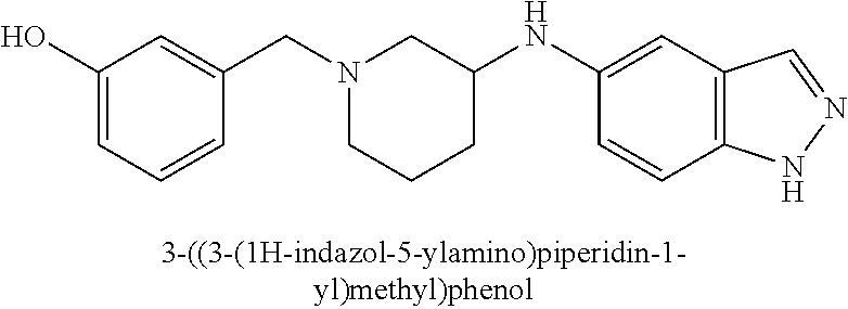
N1(CC2=CC(O)=CC=C2)CCCC(NC2=CC3=C(C=C2)NN=C3)C1
